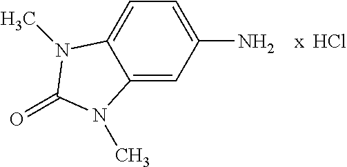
C12=CC(N)=CC=C1N(C)C(=O)N2C.Cl
